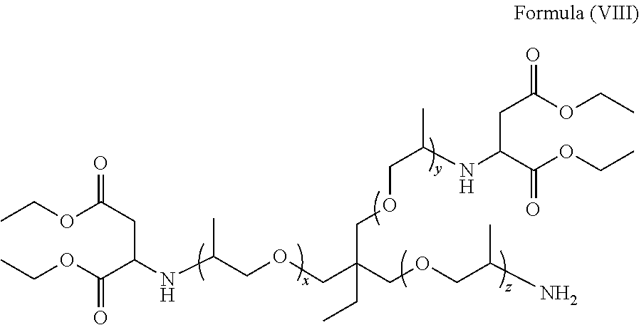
CCOC(CC(NC(COCC(COCC(N)C)(CC)COCC(C)NC(C(OCC)=O)CC(=O)OCC)C)C(OCC)=O)=O
